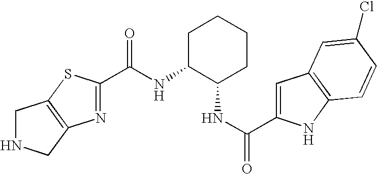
N(C1C(NC(=O)C2=CC3=C(N2)C=CC(Cl)=C3)CCCC1)C(C1=NC2=C(S1)CNC2)=O
